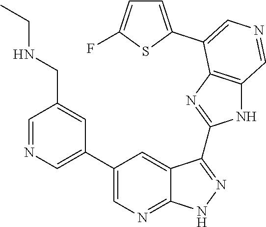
C1=NC=C(C2=CN=C3C(=C2)C(C2=NC4=C(N2)C=NC=C4C2=CC=C(F)S2)=NN3)C=C1CNCC
